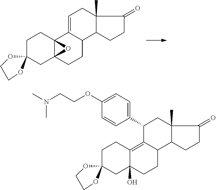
C1C2(CC34C(C1)(C1=CCC5(C)C(C1CC3)CCC5=O)O4)OCCO2.C1C2(CC3(O)C(=C4C(CC3)C3C(C)(CC4C4=CC=C(OCCN(C)C)C=C4)C(=O)CC3)C1)OCCO2
